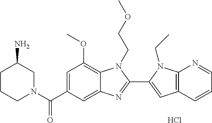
C1=C(C(N2CC(N)CCC2)=O)C=C2C(=C1OC)N(CCOC)C(C1=CC3=C(N1CC)N=CC=C3)=N2.Cl
